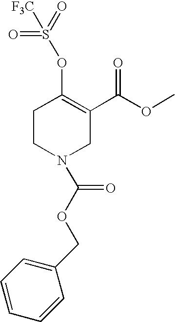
C1CN(C(OCC2=CC=CC=C2)=O)CC(C(OC)=O)=C1OS(=O)(=O)[F3C]
